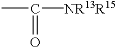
CC([NR13R15])=O
